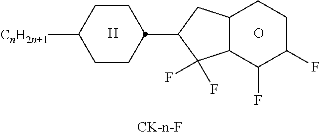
C1CC(C2C(F)(F)C3C(C2)CCC(F)C3F)CCC1[CnH2n+1].[H].O
